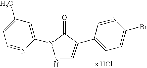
N1C=C(C2=CC=C(Br)N=C2)C(=O)N1C1=CC(C)=CC=N1
